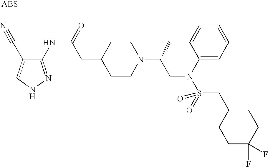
N(C(CC1CCN(C(CN(S(=O)(=O)CC2CCC(F)(F)CC2)C2=CC=CC=C2)C)CC1)=O)C1=NNC=C1C#N
